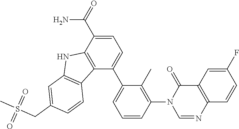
C1(C2=CC=C(C(=O)N)C3=C2C2=C(N3)C=C(CS(C)(=O)=O)C=C2)=CC=CC(N2C=NC3=C(C2=O)C=C(F)C=C3)=C1C
